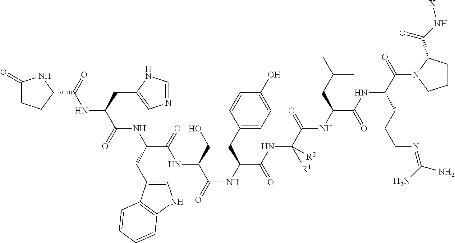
C1(C(=O)NC(CC2=CN=CN2)C(=O)NC(C(NC(C(=O)NC(CC2=CC=C(O)C=C2)C(NC(C(NC(CC(C)C)C(NC(CCCN=C(N)N)C(=O)N2CCCC2C(N[X])=O)=O)=O)([R2])[R1])=O)CO)=O)CC2=CNC3=C2C=CC=C3)NC(=O)CC1
